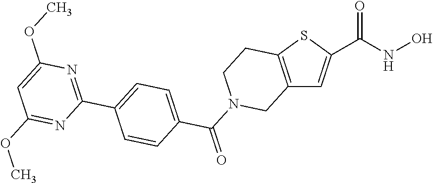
C12=C(SC(C(NO)=O)=C1)CCN(C(=O)C1=CC=C(C3=NC(OC)=CC(OC)=N3)C=C1)C2
